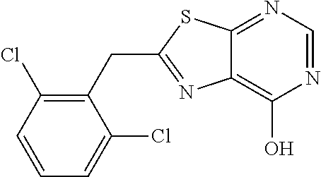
C1(CC2=NC3=C(O)N=CN=C3S2)=C(Cl)C=CC=C1Cl
